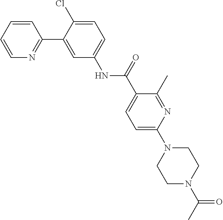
N1(C2=CC=C(C(NC3=CC=C(Cl)C(C4=NC=CC=C4)=C3)=O)C(C)=N2)CCN(C(=O)C)CC1
